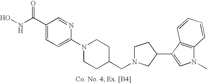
ONC(C1=CC=C(N2CCC(CN3CCC(C4=CN(C)C5=C4C=CC=C5)C3)CC2)N=C1)=O
